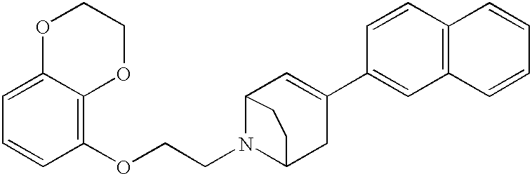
C1=CC(OCCN2C3CC(C4=CC5=C(C=C4)C=CC=C5)=CC2CC3)=C2C(=C1)OCCO2
